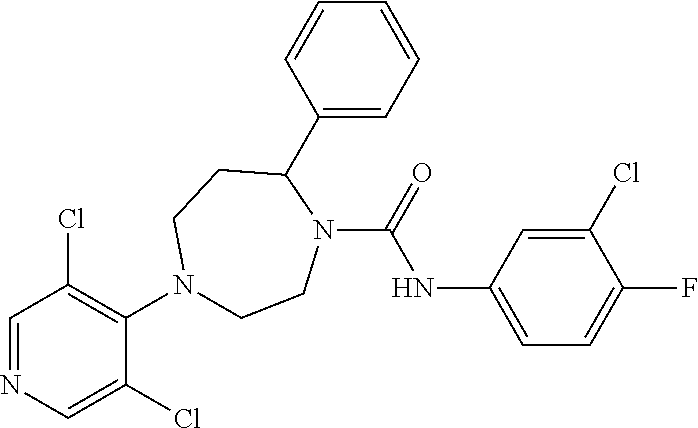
C1=NC=C(Cl)C(N2CCN(C(=O)NC3=CC=C(F)C(Cl)=C3)C(C3=CC=CC=C3)CC2)=C1Cl
